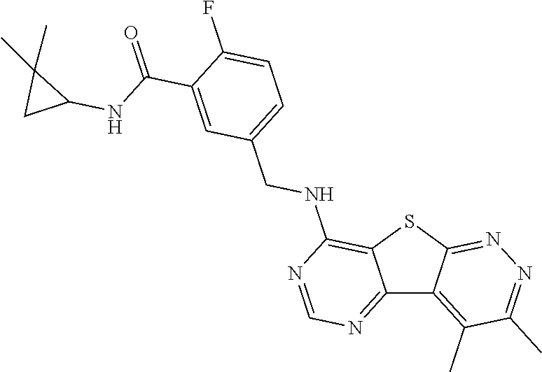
C12=NC=NC(NCC3=CC=C(F)C(C(=O)NC4C(C)(C)C4)=C3)=C1SC1=NN=C(C)C(C)=C21
